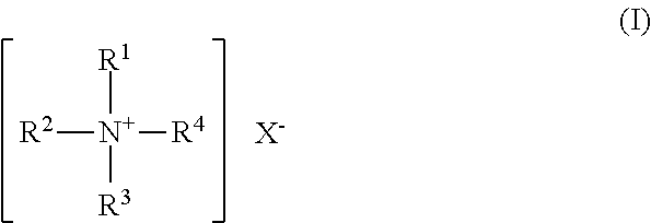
[R2][N+]([R4])([R1])[R3].[X-]
